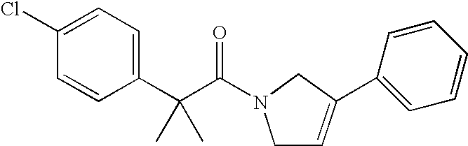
C1(Cl)=CC=C(C(C(N2CC=C(C3=CC=CC=C3)C2)=O)(C)C)C=C1
